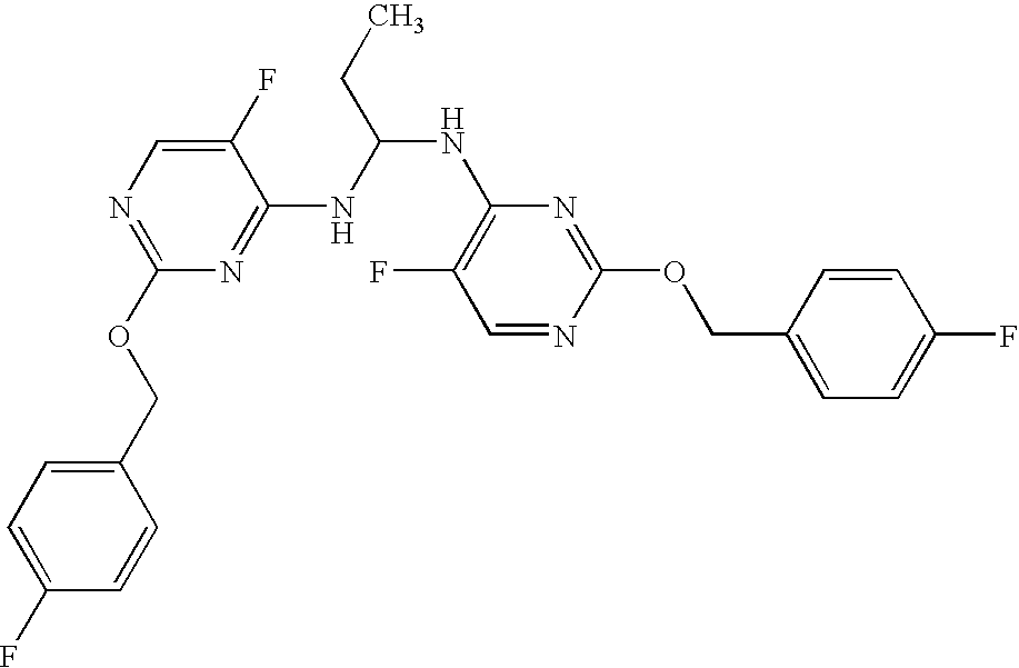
C1(F)=CN=C(OCC2=CC=C(F)C=C2)N=C1NC(NC1=C(F)C=NC(OCC2=CC=C(F)C=C2)=N1)CC
